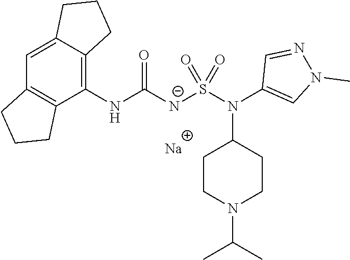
C1(NC([N-]S(N(C2=CN(C)N=C2)C2CCN(C(C)C)CC2)(=O)=O)=O)=C2C(=CC3=C1CCC3)CCC2.[Na]
